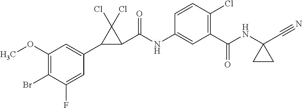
C1(C2C(C(NC3=CC(C(NC4(C#N)CC4)=O)=C(Cl)C=C3)=O)C2(Cl)Cl)=CC(OC)=C(Br)C(F)=C1
